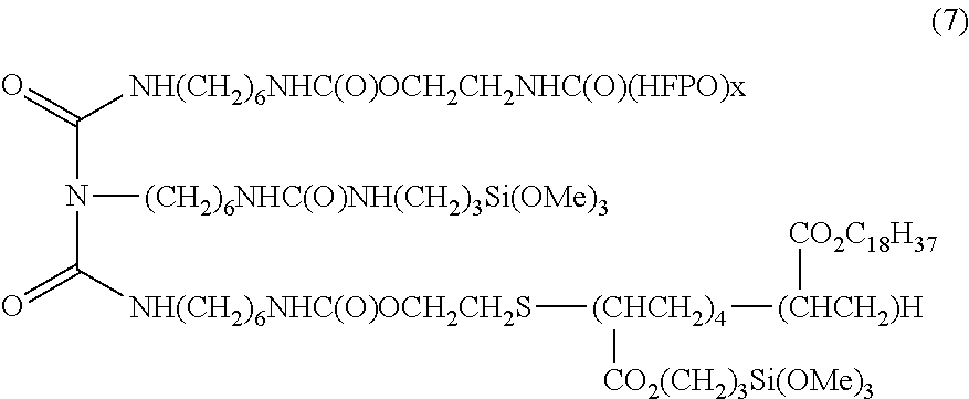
C(N(C(=O)[NH(CH2)6NHC(O)OCH2CH2S][(CHCH2)4]([CO2(CH2)3Si(OMe)3])[(CHCH2)H][CO2C18H37])[(CH2)6NHC(O)NH(CH2)3Si(OMe)3])(=O)[NH(CH2)6NHC(O)OCH2CH2NHC(O)(HFPO)x]
